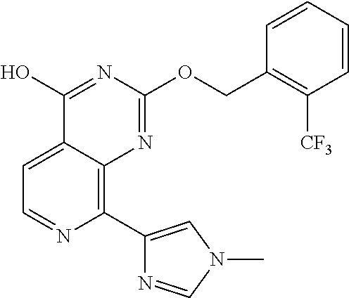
C1(C2=CN(C)C=N2)=C2C(=CC=N1)C(O)=NC(OCC1=C([CF3])C=CC=C1)=N2
